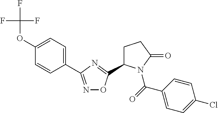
C1=C(OC(F)(F)F)C=CC(C2=NOC(C3CCC(=O)N3C(=O)C3=CC=C(Cl)C=C3)=N2)=C1
